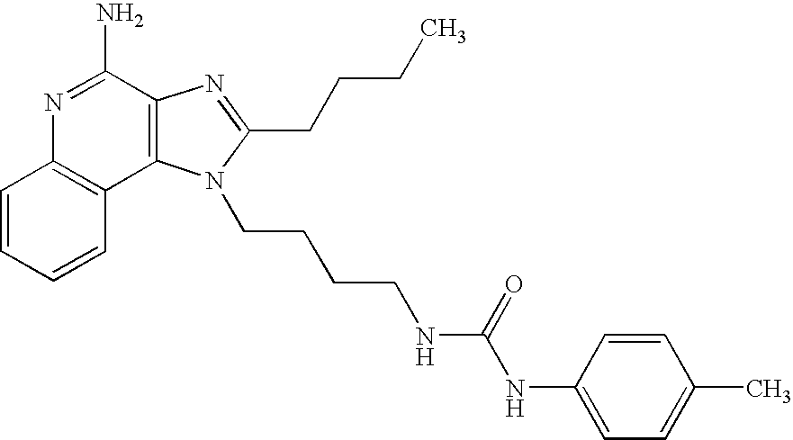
C1=CC=CC2=C1N=C(N)C1=C2N(CCCCNC(NC2=CC=C(C)C=C2)=O)C(CCCC)=N1
